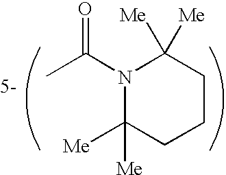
N1(C(C)=O)C([Me])([Me])CCCC1([Me])[Me]
